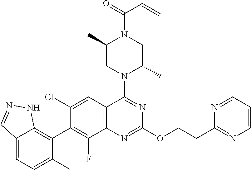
C12=CC=C(C)C(C3=C(F)C4=C(C=C3Cl)C(N3C(C)CN(C(=O)C=C)C(C)C3)=NC(OCCC3=NC=CC=N3)=N4)=C1NN=C2
